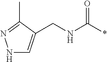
C(NC(*)=O)C1=CNN=C1C
